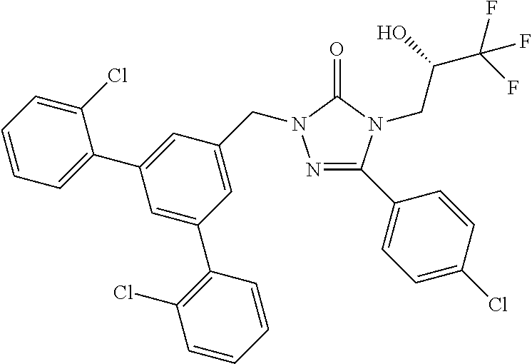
N1=C(C2=CC=C(Cl)C=C2)N(CC(C(F)(F)F)O)C(=O)N1CC1=CC(C2=C(Cl)C=CC=C2)=CC(C2=CC=CC=C2Cl)=C1
